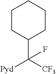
C1CC(C([CF3])([Pyd])F)CCC1
